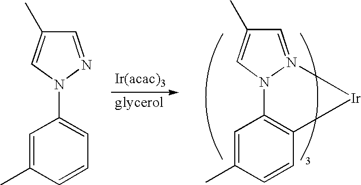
C1=C(C)C=CC2=C1N1C=C(C)C=N1[Ir]2.C1=C(C)C=CC=C1N1C=C(C)C=N1
